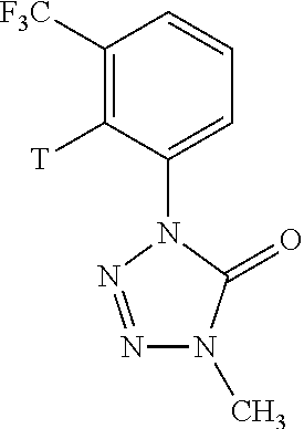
C1([F3C])=C([T])C(N2N=NN(C)C2=O)=CC=C1
